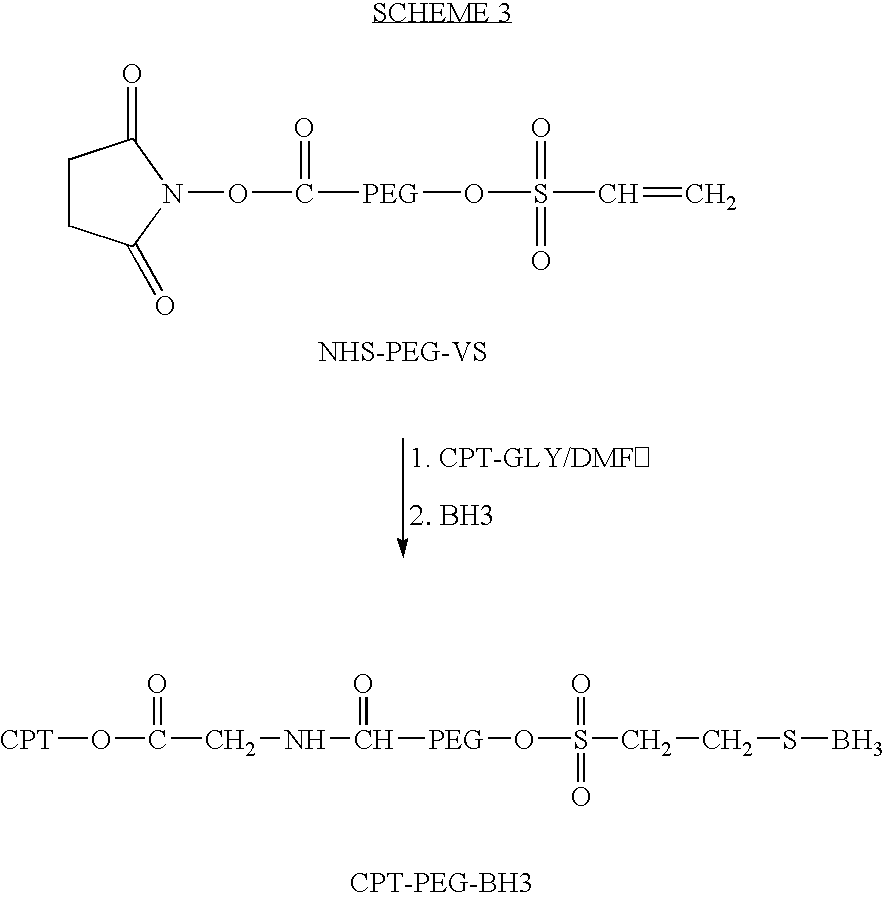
C1CC(=O)N(OC(=O)[PEG]OS(=O)(=O)C=C)C1=O.[CPT]OC(=O)CNC(=O)[PEG]OS(=O)(=O)CCSB
